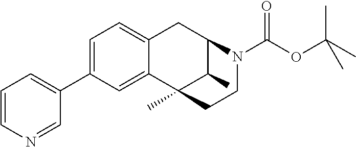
C12=CC=C(C3=CC=CN=C3)C=C1C1(C)C(C)C(C2)N(C(OC(C)(C)C)=O)CC1
